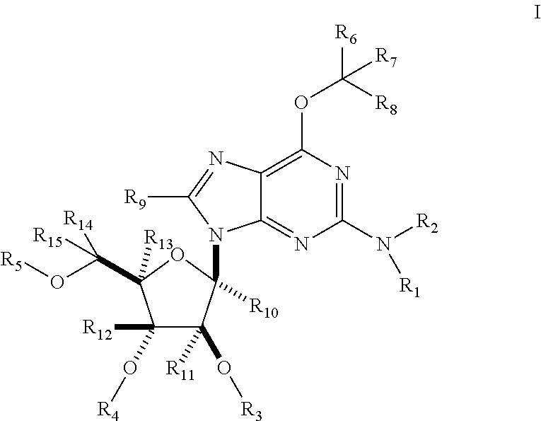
C1(N([R2])[R1])=NC(OC([R8])([R6])[R7])=C2C(=N1)N(C1([R10])OC(C(O[R5])([R14])[R15])([R13])C(O[R4])([R12])C1([R11])O[R3])C([R9])=N2
